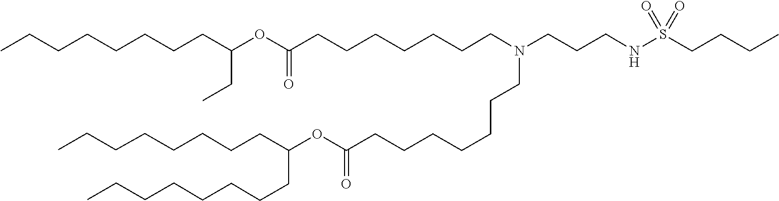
C(CCCCC(CCCCCCCC)OC(=O)CCCCCCCN(CCCNS(CCCC)(=O)=O)CCCCCCCC(OC(CC)CCCCCCCC)=O)CCC
